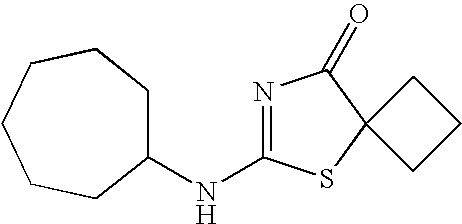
C1(NC2=NC(=O)C3(S2)CCC3)CCCCCC1
